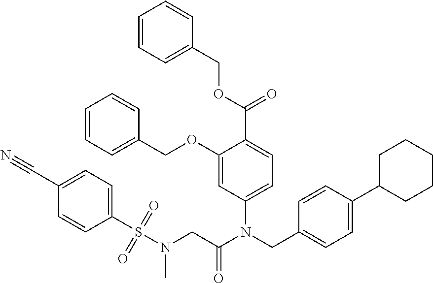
C1=C(N(CC2=CC=C(C3CCCCC3)C=C2)C(CN(S(C2=CC=C(C#N)C=C2)(=O)=O)C)=O)C=C(OCC2=CC=CC=C2)C(C(OCC2=CC=CC=C2)=O)=C1
